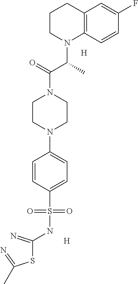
C(N1CCN(C2=CC=C(S(=O)(=O)NC(SC(=N)C)=N)C=C2)CC1)(=O)C(C)N1CCCC2=C1C=CC(F)=C2.[H].[H]
